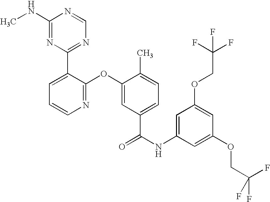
N1=C(OC2=CC(C(NC3=CC(OCC(F)(F)F)=CC(OCC(F)(F)F)=C3)=O)=CC=C2C)C(C2=NC=NC(NC)=N2)=CC=C1
